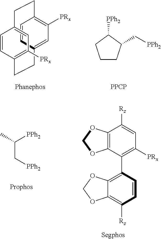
C1=CC2=CC([PRx])=C1CCC1=CC([PRx])=C(C=C1)CC2.C1CC(C[PPh2])C([PPh2])C1.[PPCP].C(C[PPh2])([PPh2])C.C12=C(C(C3=C4C(=C([Rz])C=C3)OCO4)=C([PRx])C=C1[Rz])OCO2
